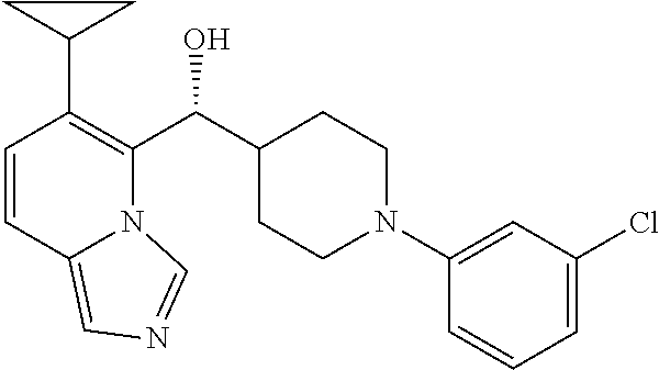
C1=CC2=CN=CN2C(C(C2CCN(C3=CC(Cl)=CC=C3)CC2)O)=C1C1CC1
